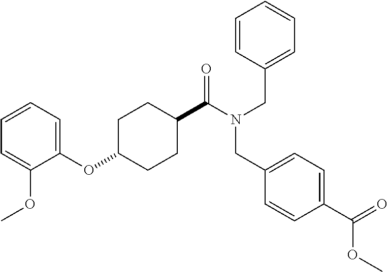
C1(OC2CCC(C(N(CC3=CC=CC=C3)CC3=CC=C(C(=O)OC)C=C3)=O)CC2)=CC=CC=C1OC
